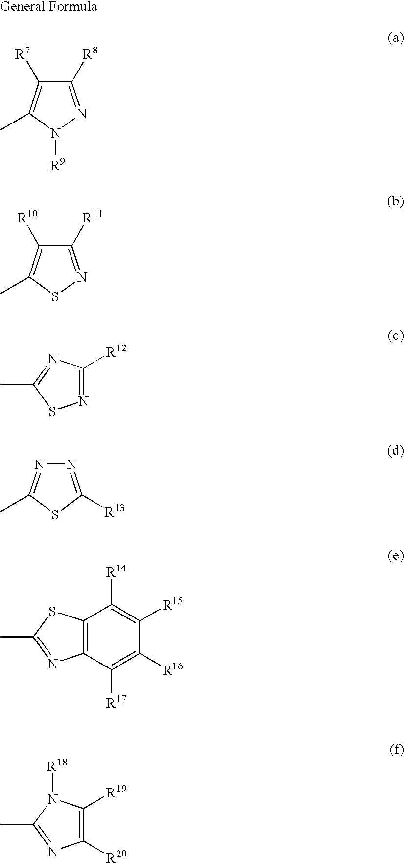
C1([R8])=NN([R9])C(C)=C1[R7].C1([R11])=NSC(C)=C1[R10].CC1=NC([R12])=NS1.N1=C([R13])SC(C)=N1.CC1=NC2=C(S1)C([R14])=C([R15])C([R16])=C2[R17].CC1=NC([R20])=C([R19])N1[R18]
